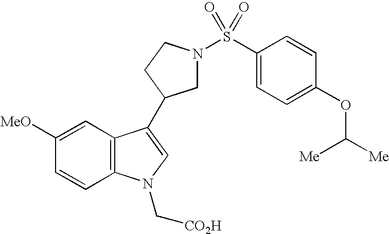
C1([MeO])=CC2=C(C=C1)N(C[CO2H])C=C2C1CN(S(C2=CC=C(OC([Me])[Me])C=C2)(=O)=O)CC1
